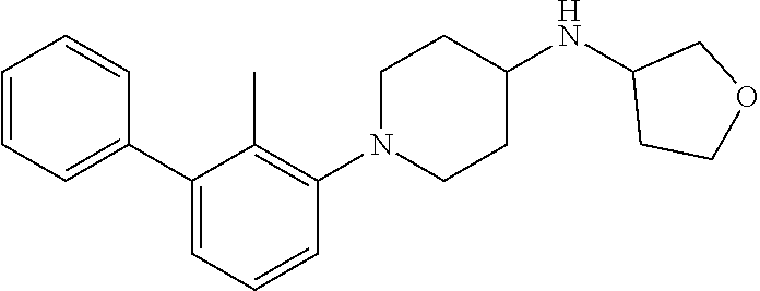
C1=CC=CC(C2=CC=CC(N3CCC(NC4CCOC4)CC3)=C2C)=C1
